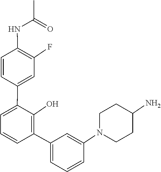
C1CN(C2=CC(C3=C(O)C(C4=CC(F)=C(NC(C)=O)C=C4)=CC=C3)=CC=C2)CCC1N
